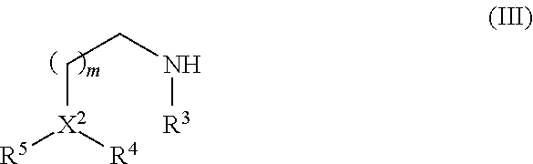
C([X2]([R4])[R5])CN[R3]
